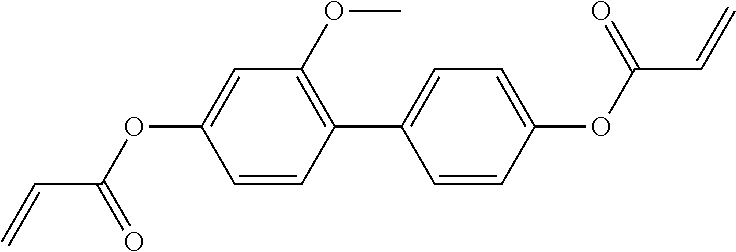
C(C=C)(=O)OC1=CC=C(C2=C(OC)C=C(OC(C=C)=O)C=C2)C=C1
